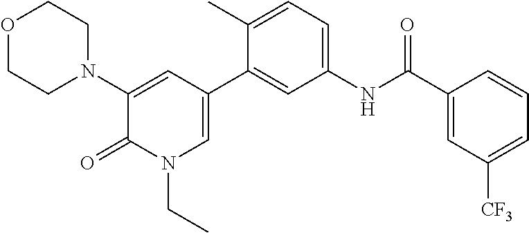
O1CCN(C2=CC(C3=CC(NC(C4=CC([CF3])=CC=C4)=O)=CC=C3C)=CN(CC)C2=O)CC1
